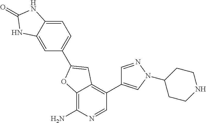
C1=C2C(=CC=C1C1=CC3=C(C4=CN(C5CCNCC5)N=C4)C=NC(N)=C3O1)NC(=O)N2
